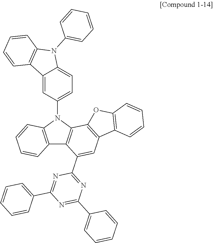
C12=C(N(C3=CC=C4C(=C3)C3=C(N4C4=CC=CC=C4)C=CC=C3)C3=C1C(C1=NC(C4=CC=CC=C4)=NC(C4=CC=CC=C4)=N1)=CC1=C3OC3=C1C=CC=C3)C=CC=C2
